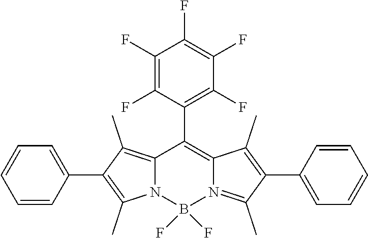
C12=C(C)C(C3=CC=CC=C3)=C(C)N1B(F)(F)N1=C(C)C(C3=CC=CC=C3)=C(C)C1=C2C1=C(F)C(F)=C(F)C(F)=C1F
